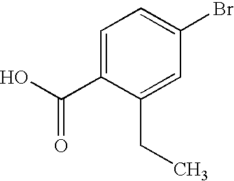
C1=C(C(O)=O)C(CC)=CC(Br)=C1
